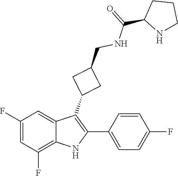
O=C(NCC1CC(C2=C(C3=CC=C(F)C=C3)NC3=C(F)C=C(F)C=C23)C1)C1CCCN1
